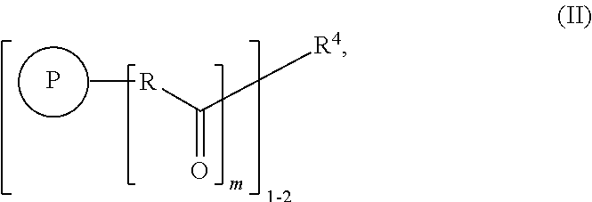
P.C([R4])(=O)[R]C
